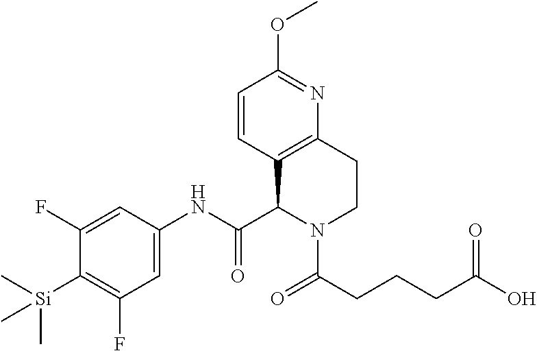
C1(F)=CC(NC(C2C3=C(CCN2C(=O)CCCC(O)=O)N=C(OC)C=C3)=O)=CC(F)=C1[Si](C)(C)C
